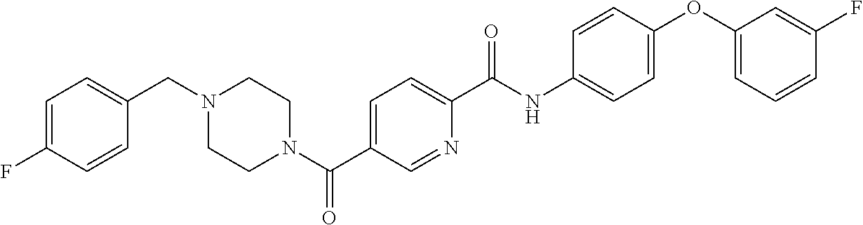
N1(C(C2=CC=C(C(NC3=CC=C(OC4=CC=CC(F)=C4)C=C3)=O)N=C2)=O)CCN(CC2=CC=C(F)C=C2)CC1
